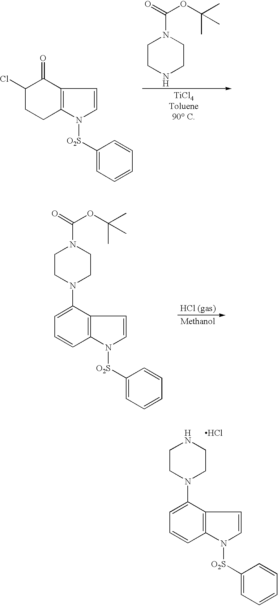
C1(Cl)CCC2=C(C1=O)C=CN2[O2S]C1=CC=CC=C1.C1CNCCN1C(OC(C)(C)C)=O.[H].C1=C(N2CCN(C(OC(C)(C)C)=O)CC2)C2=C(C=C1)N([O2S]C1=CC=CC=C1)C=C2.C1=C(N2CCNCC2)C2=C(C=C1)N([O2S]C1=CC=CC=C1)C=C2.[H].Cl
